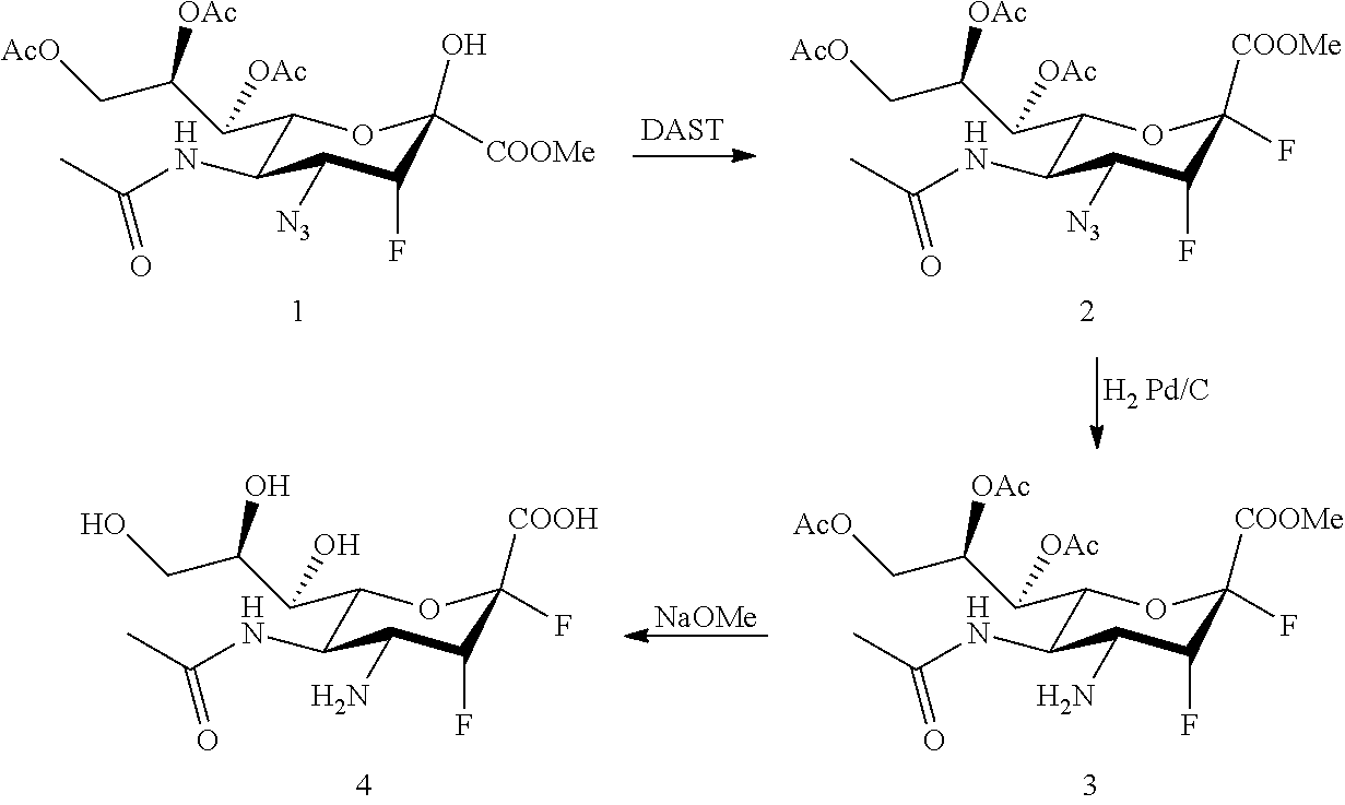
C1(C(C(C[AcO])[OAc])[OAc])C(NC(C)=O)C([N3])C(F)C(O)([COOMe])O1.[DAST].C1(C(C(C[AcO])[OAc])[OAc])C(NC(C)=O)C([N3])C(F)C([COOMe])(F)O1.C1(C(C(C[AcO])[OAc])[OAc])C(NC(C)=O)C(N)C(F)C([COOMe])(F)O1.[NaOMe].C1(C(C(CO)O)O)C(NC(C)=O)C(N)C(F)C([COOH])(F)O1
